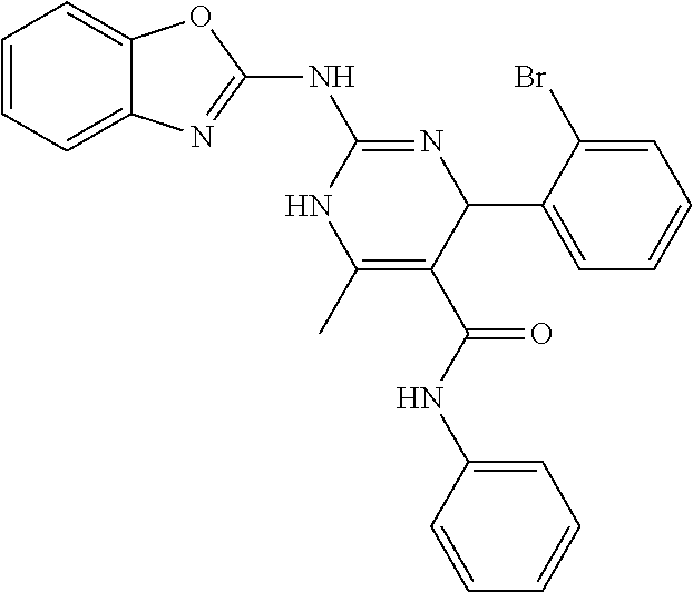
C1=CC=C2C(=C1)OC(NC1=NC(C3=CC=CC=C3Br)C(C(=O)NC3=CC=CC=C3)=C(C)N1)=N2
